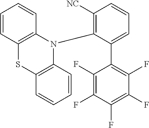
C1(F)=C(F)C(F)=C(F)C(F)=C1C1=CC=CC([NC])=C1N1C2=C(SC3=C1C=CC=C3)C=CC=C2
